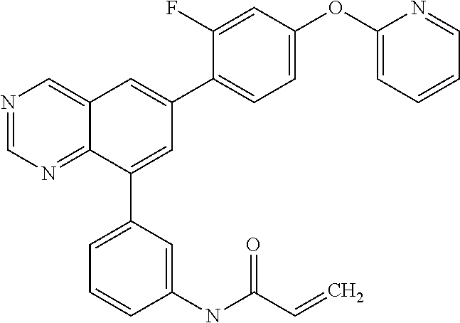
C1(OC2=CC=CC=N2)=CC=C(C2=CC3=CN=CN=C3C(C3=CC=CC(NC(C=C)=O)=C3)=C2)C(F)=C1
